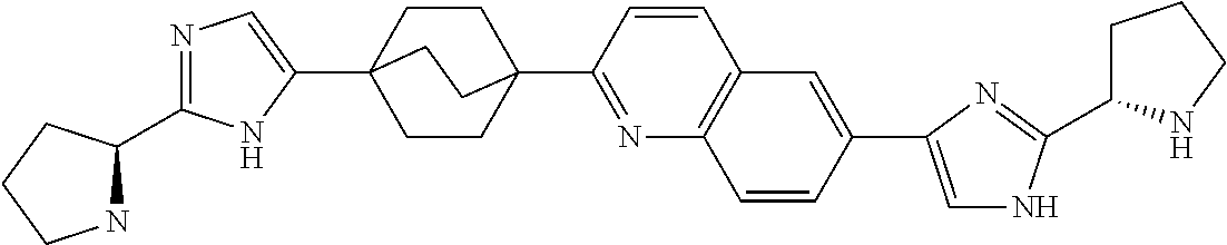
N1C(C2=NC=C(C34CCC(C5=NC6=C(C=C5)C=C(C5=CNC(C7CCCN7)=N5)C=C6)(CC3)CC4)N2)CCC1
